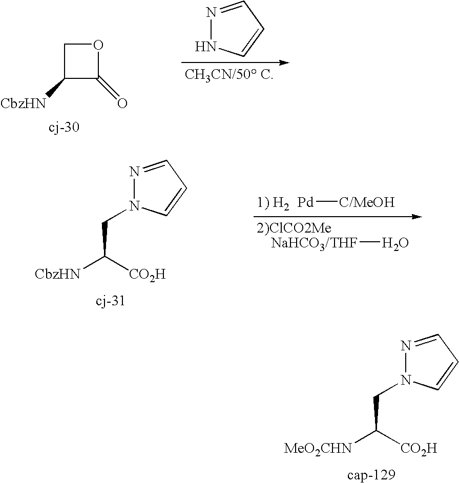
N1=CC=CN1.C1([CbzHN])C(=O)OC1.N1=CC=CN1CC([MeO2CHN])[CO2H].N1=CC=CN1CC([CbzHN])[CO2H].[Pd][C/MeOH].[NaHCO3/THF]O
